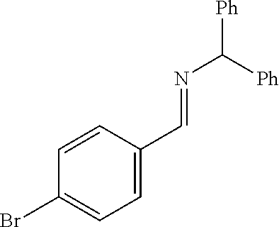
N(C([Ph])[Ph])=CC1=CC=C(Br)C=C1
